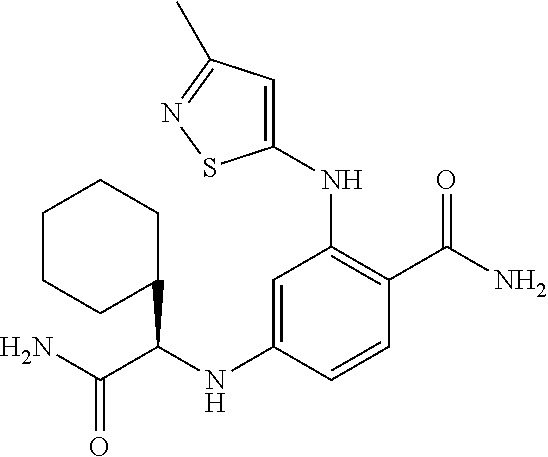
C1(NC(C(N)=O)C2CCCCC2)=CC(NC2=CC(C)=NS2)=C(C(N)=O)C=C1
